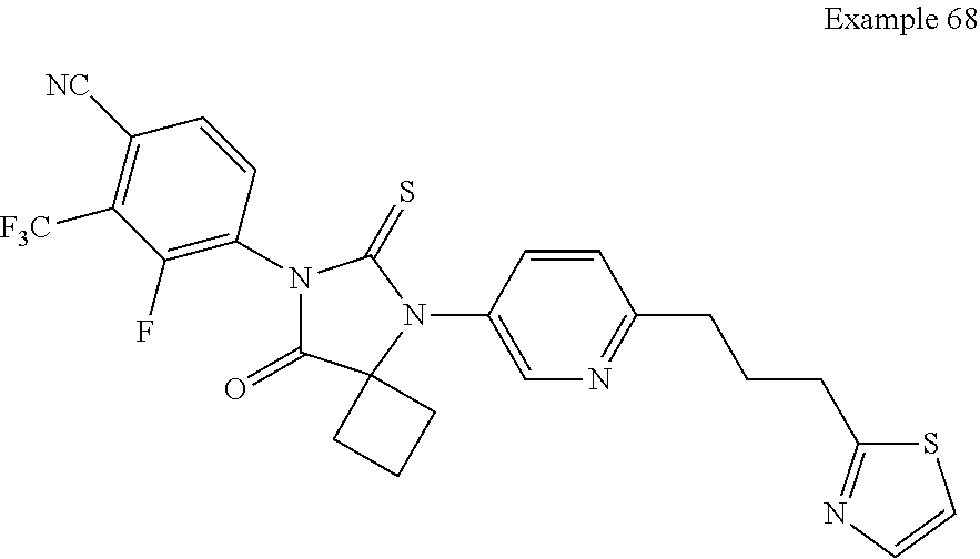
C1(F)=C(N2C(=O)C3(N(C4=CN=C(CCCC5=NC=CS5)C=C4)C2=S)CCC3)C=CC([NC])=C1[F3C]
